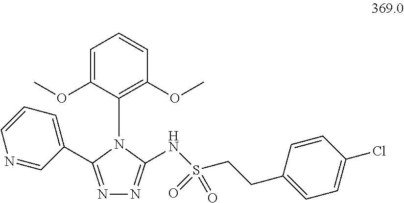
N(C1=NN=C(C2=CC=CN=C2)N1C1=C(OC)C=CC=C1OC)S(CCC1=CC=C(Cl)C=C1)(=O)=O
